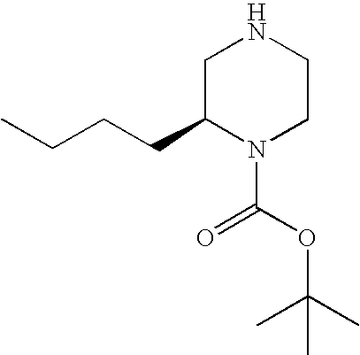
N1CC(CCCC)N(C(OC(C)(C)C)=O)CC1
